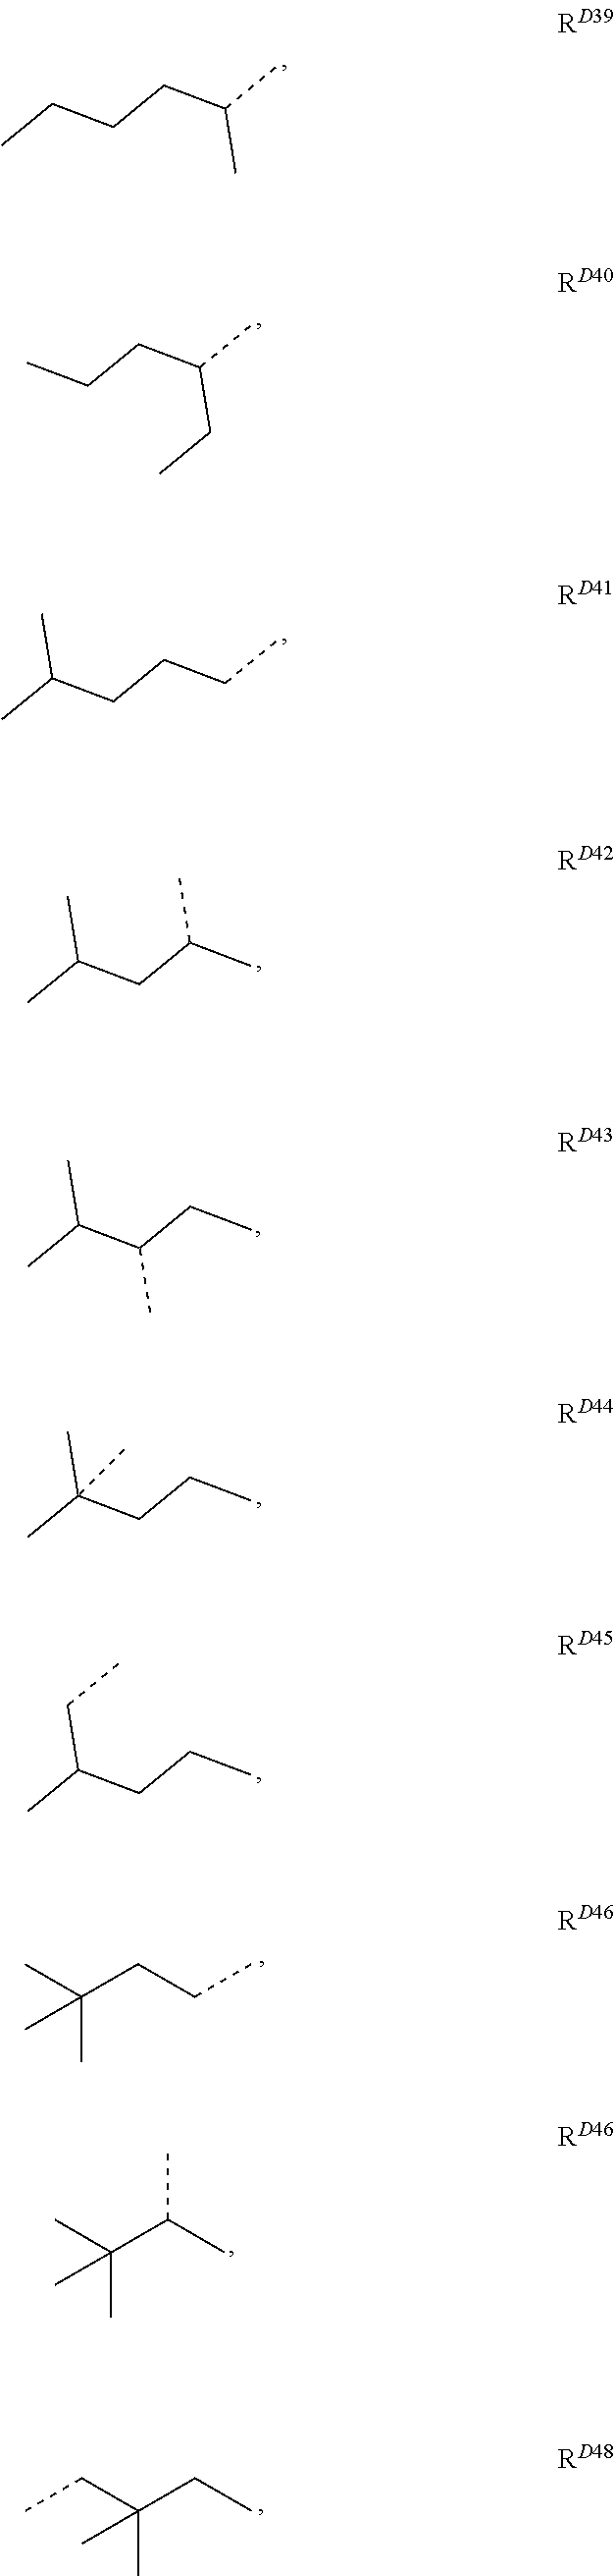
CCCCC(C)C.CCCC(C)CC.C(CCCC)(C)C.C(CC(C)C)(C)C.C(C(CC)C)(C)C.C(CCC)(C)(C)C.C(CCC)(C)CC.CC(CCC)(C)C.CC(C(C)C)(C)C.C(C(CC)(C)C)C
